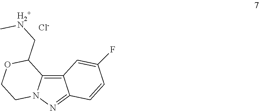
C12=C3C(=NN1CCOC2C[H2+N]C)C=CC(F)=C3.[Cl-]
